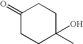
C1(=O)CCC(C)(O)CC1
